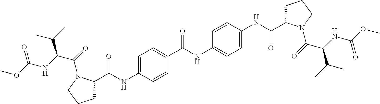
COC(NC(C(=O)N1C(C(NC2=CC=C(C(NC3=CC=C(NC(=O)C4CCCN4C(=O)C(NC(OC)=O)C(C)C)C=C3)=O)C=C2)=O)CCC1)C(C)C)=O
